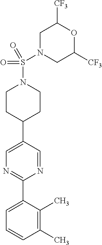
C1(C)=C(C)C(C2=NC=C(C3CCN(S(N4CC([CF3])OC([CF3])C4)(=O)=O)CC3)C=N2)=CC=C1
